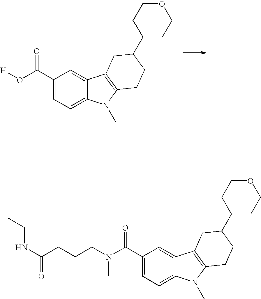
C1(C(O[H])=O)=CC=C2C(=C1)C1=C(N2C)CCC(C2CCOCC2)C1.C1(C(N(CCCC(NCC)=O)C)=O)=CC=C2C(=C1)C1=C(N2C)CCC(C2CCOCC2)C1
